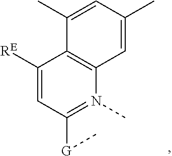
C1([RE])=CC([G]C)=N(C)C2=C1C(C)=CC(C)=C2
